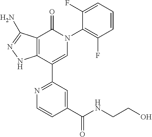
C12=C(C(C3=NC=CC(C(NCCO)=O)=C3)=CN(C3=C(F)C=CC=C3F)C1=O)NN=C2N
